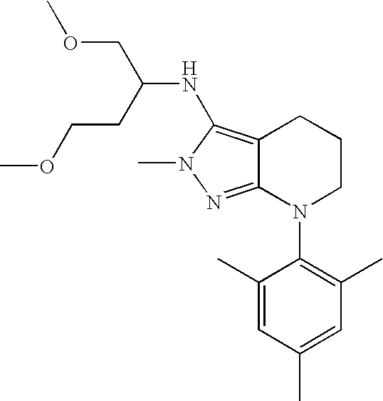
C12=NN(C)C(NC(COC)CCOC)=C1CCCN2C1=C(C)C=C(C)C=C1C
